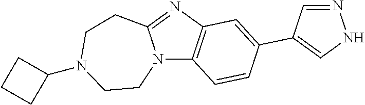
N12C3=C(N=C1CCN(C1CCC1)CC2)C=C(C1=CNN=C1)C=C3
